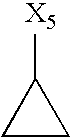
[X5]C1CC1
